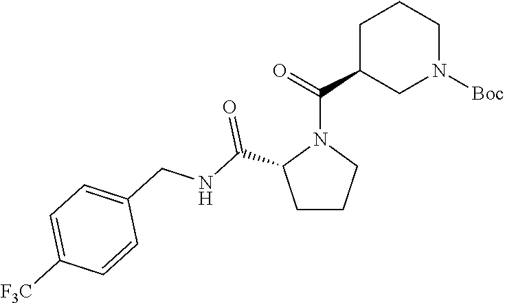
C1CCN(C(=O)C2CN([Boc])CCC2)C1C(NCC1=CC=C([F3C])C=C1)=O
